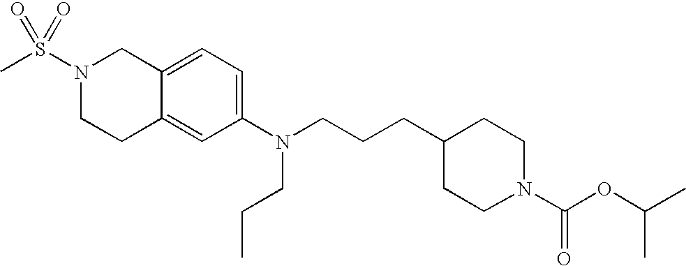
C1C2=CC(N(CCCC3CCN(C(=O)OC(C)C)CC3)CCC)=CC=C2CN(S(C)(=O)=O)C1
